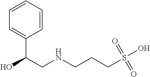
OC(CNCCCS(O)(=O)=O)C1=CC=CC=C1
